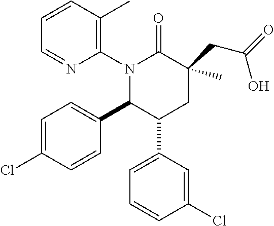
C1(N2C(C3=CC=C(Cl)C=C3)C(C3=CC=CC(Cl)=C3)CC(CC(=O)O)(C)C2=O)=C(C)C=CC=N1
